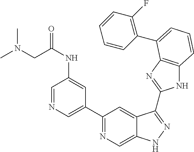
C1(C2=NC=C3C(=C2)C(C2=NC4=C(N2)C=CC=C4C2=C(F)C=CC=C2)=NN3)=CN=CC(NC(=O)CN(C)C)=C1
